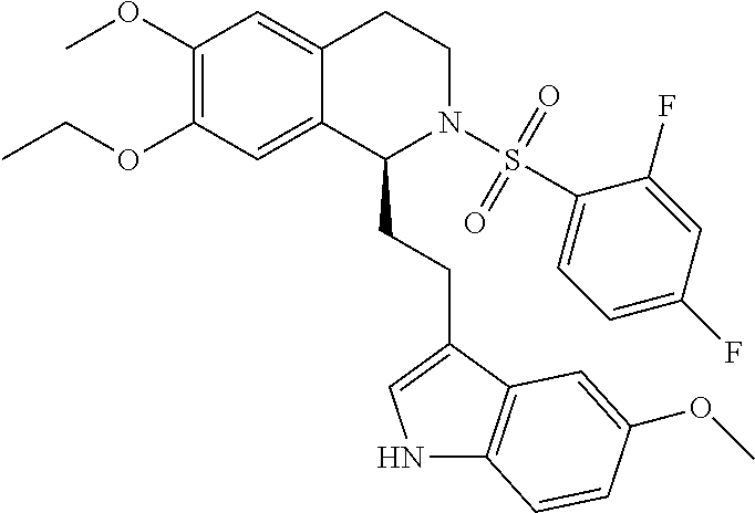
C1(OC)=C(OCC)C=C2C(=C1)CCN(S(C1=CC=C(F)C=C1F)(=O)=O)C2CCC1=CNC2=C1C=C(OC)C=C2
